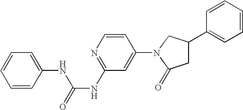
C1=CC(N2C(=O)CC(C3=CC=CC=C3)C2)=CC(NC(=O)NC2=CC=CC=C2)=N1
